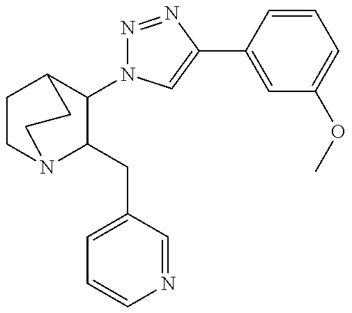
C1(N2N=NC(C3=CC(OC)=CC=C3)=C2)C(CC2=CC=CN=C2)N2CCC1CC2
